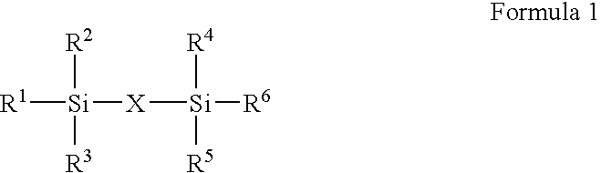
[R1][Si]([R2])([R3])[X][Si]([R6])([R4])[R5]
